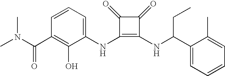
CN(C(C1=C(O)C(NC2=C(NC(C3=CC=CC=C3C)CC)C(=O)C2=O)=CC=C1)=O)C
